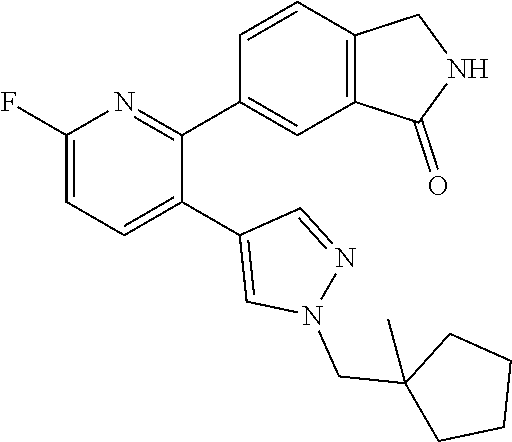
C1(F)=CC=C(C2=CN(CC3(C)CCCC3)N=C2)C(C2=CC3=C(C=C2)CNC3=O)=N1
